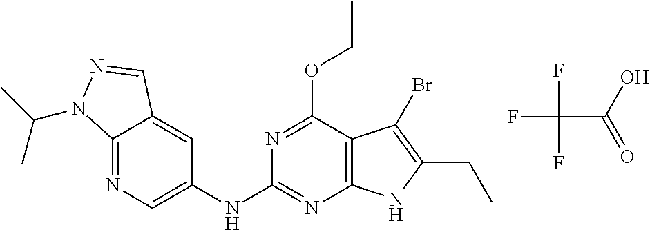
N1=C2C(=CC(NC3=NC4=C(C(OCC)=N3)C(Br)=C(CC)N4)=C1)C=NN2C(C)C.FC(C(=O)O)(F)F
